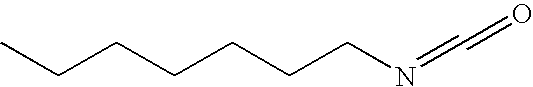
CCCCCCCN=C=O
